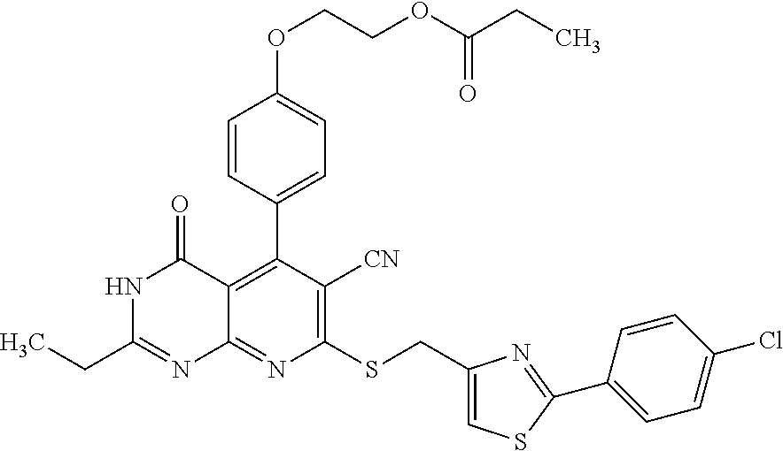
C1(CSC2=C([CN])C(C3=CC=C(OCCOC(CC)=O)C=C3)=C3C(=N2)N=C(CC)NC3=O)=CSC(C2=CC=C(Cl)C=C2)=N1
